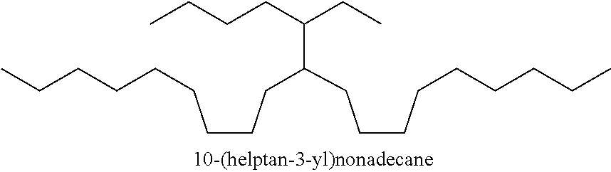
C(CCC(CCCCCCCCC)C(CCCC)CC)CCCCCC
